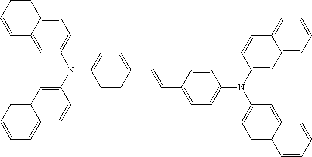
C1=C2C(=CC(N(C3=CC4=CC=CC=C4C=C3)C3=CC=C(C=CC4=CC=C(N(C5=CC6=CC=CC=C6C=C5)C5=CC=C6C(=C5)C=CC=C6)C=C4)C=C3)=C1)C=CC=C2
